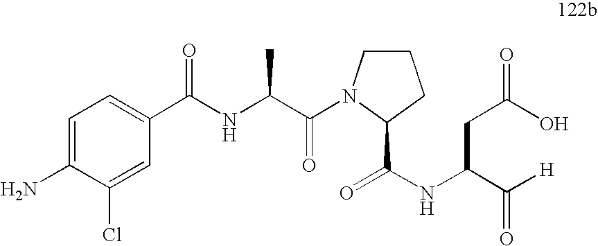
C1=C(N)C(Cl)=CC(C(NC(C(=O)N2CCCC2C(NC(C([H])=O)CC(O)=O)=O)C)=O)=C1
